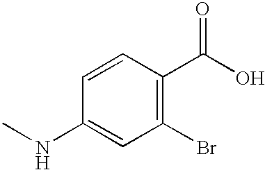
C1=CC(NC)=CC(Br)=C1C(=O)O
